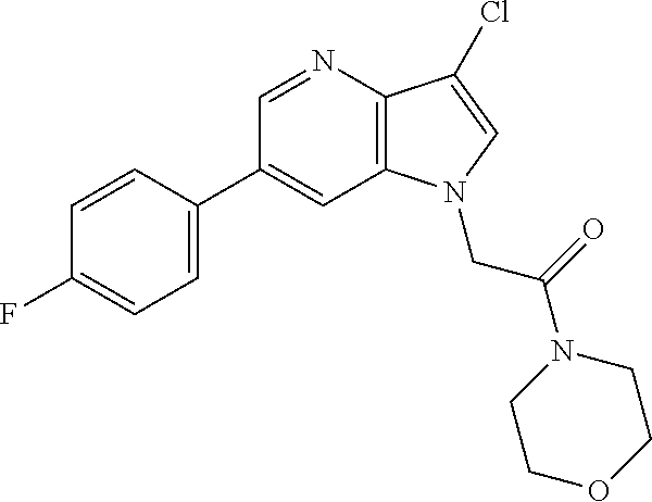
C1=C(C2=CC3=C(N=C2)C(Cl)=CN3CC(=O)N2CCOCC2)C=CC(F)=C1
